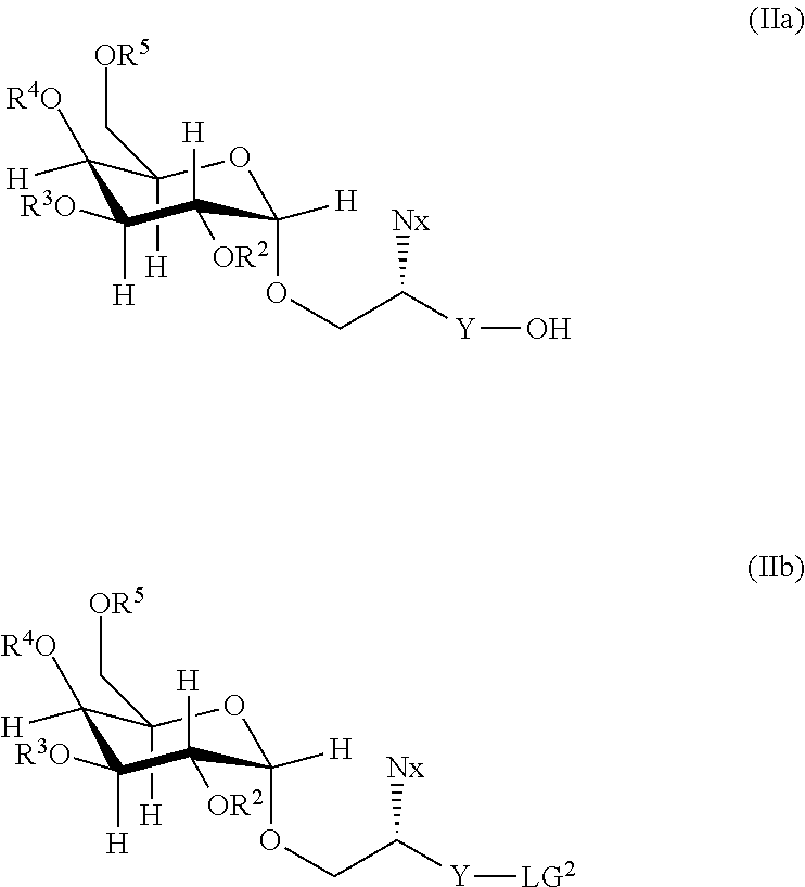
[H]C1(C[OR5])C([R4O])([H])C([R3O])([H])C([H])([OR2])C([H])(OCC([Y]O)[Nx])O1.[H]C1(C[OR5])C([R4O])([H])C([R3O])([H])C([H])([OR2])C([H])(OCC([Y][LG2])[Nx])O1
